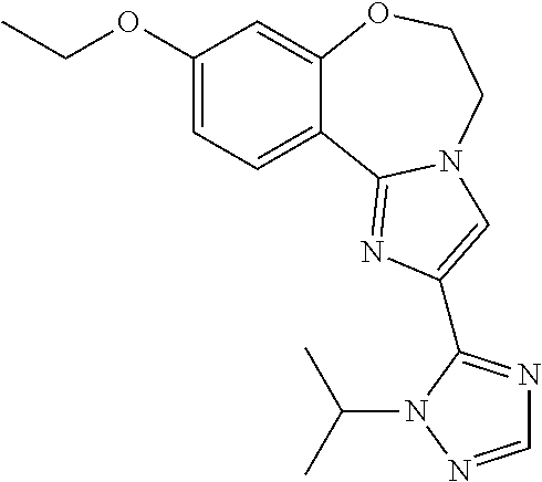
C1(OCC)=CC=C2C(=C1)OCCN1C2=NC(C2=NC=NN2C(C)C)=C1
